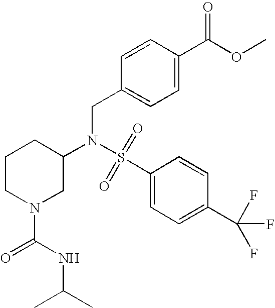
S(=O)(N(CC1=CC=C(C(OC)=O)C=C1)C1CN(C(=O)NC(C)C)CCC1)(C1=CC=C(C(F)(F)F)C=C1)=O
